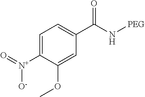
C1=C([N+](=O)[O-])C(OC)=CC(C(N[PEG])=O)=C1
